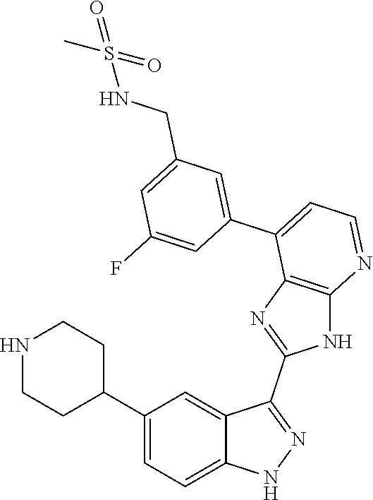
C1(C2=CC=C3C(=C2)C(C2=NC4=C(N2)N=CC=C4C2=CC(CNS(=O)(C)=O)=CC(F)=C2)=NN3)CCNCC1
